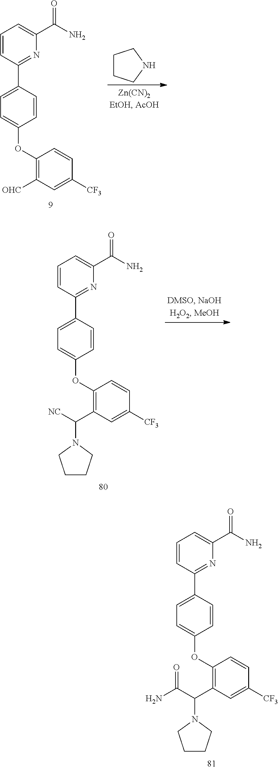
C1=CC(C2=CC=C(OC3=C(C(C(N)=O)N4CCCC4)C=C([CF3])C=C3)C=C2)=NC(C(N)=O)=C1.C1=CC(C2=CC=C(OC3=C([OHC])C=C([CF3])C=C3)C=C2)=NC(C(N)=O)=C1.C1CCNC1.C1=CC(C2=CC=C(OC3=C(C([NC])N4CCCC4)C=C([CF3])C=C3)C=C2)=NC(C(N)=O)=C1
